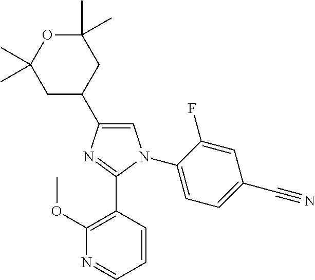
C1=C(C2CC(C)(C)OC(C)(C)C2)N=C(C2=C(OC)N=CC=C2)N1C1=CC=C(C#N)C=C1F
